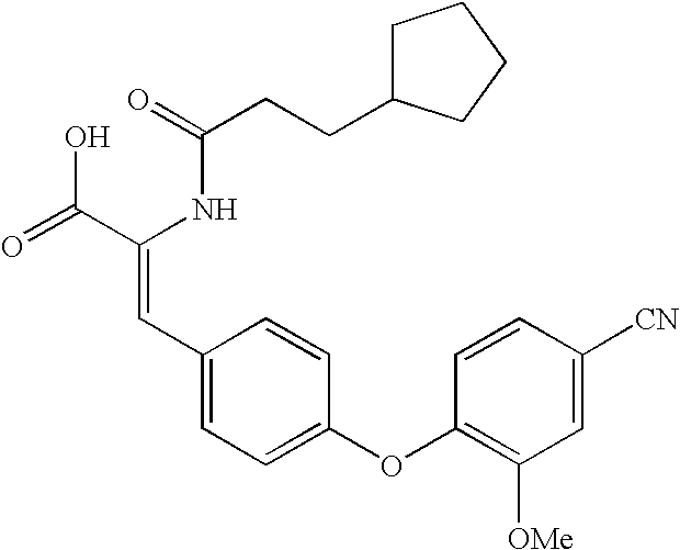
C(=O)(NC(C(=O)O)=CC1=CC=C(OC2=C([OMe])C=C([CN])C=C2)C=C1)CCC1CCCC1
